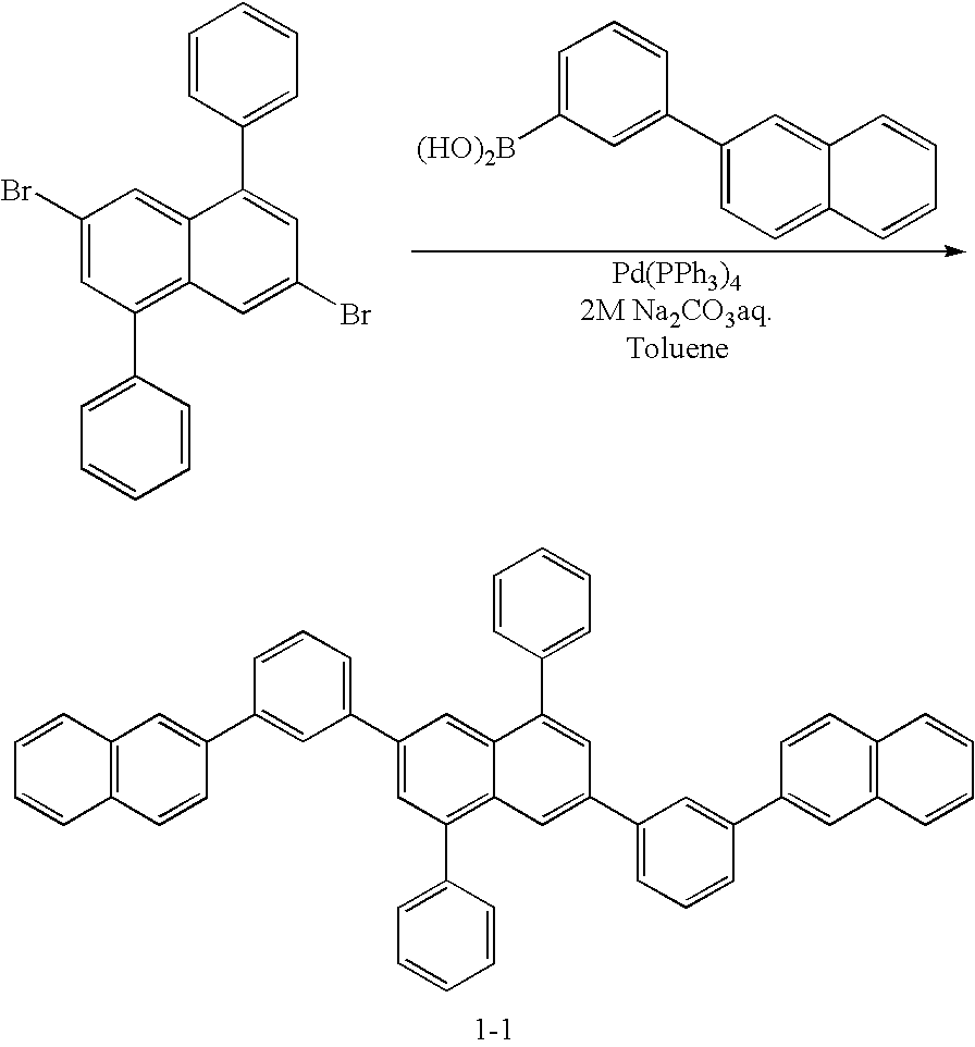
C1=CC(C2=CC(C3=CC=CC(C4=CC5=C(C=C4)C=CC=C5)=C3)=CC3=C(C4=CC=CC=C4)C=C(C4=CC=CC(C5=CC6=C(C=C5)C=CC=C6)=C4)C=C23)=CC=C1.C1=C([(HO)2B])C=C(C2=CC=C3C(=C2)C=CC=C3)C=C1.C1=CC(C2=CC(Br)=CC3=C(C4=CC=CC=C4)C=C(Br)C=C23)=CC=C1
